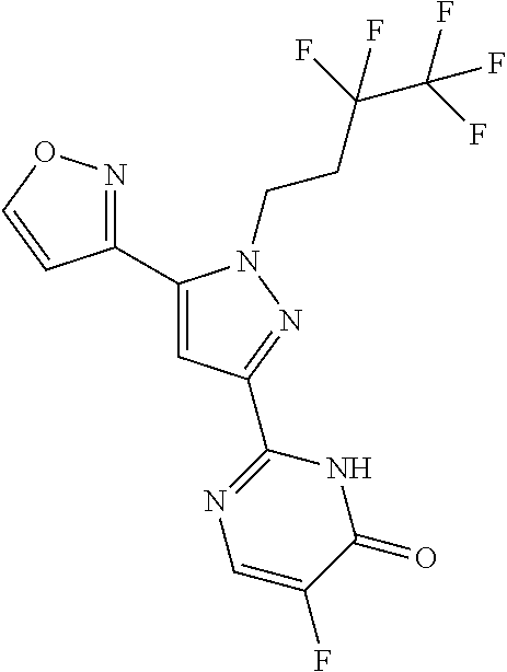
C1(C2=NOC=C2)=CC(C2=NC=C(F)C(=O)N2)=NN1CCC(F)(C(F)(F)F)F
